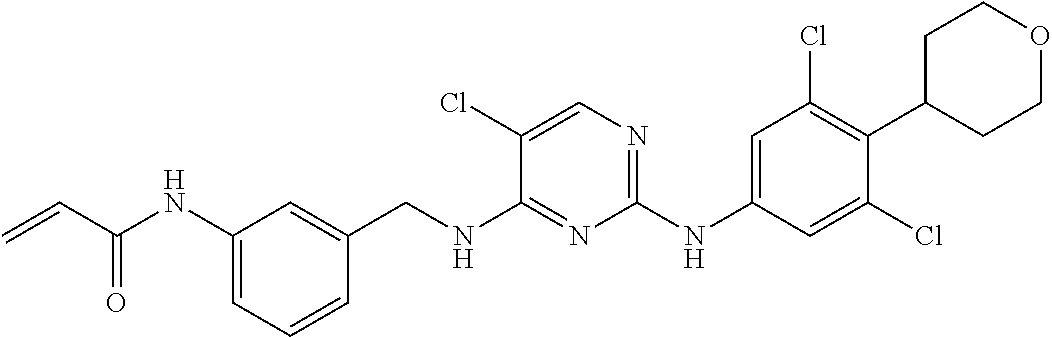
C=CC(=O)NC1=CC=CC(CNC2=NC(NC3=CC(Cl)=C(C4CCOCC4)C(Cl)=C3)=NC=C2Cl)=C1
